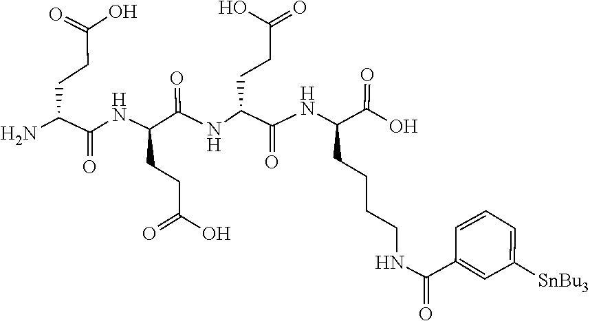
NC(CCC(=O)O)C(NC(CCC(=O)O)C(=O)NC(CCC(O)=O)C(NC(CCCCNC(C1=CC([SnBu3])=CC=C1)=O)C(=O)O)=O)=O
